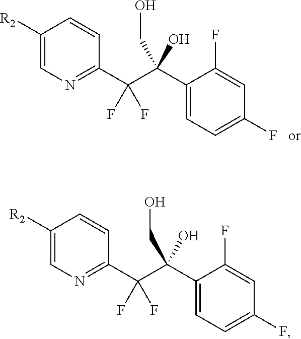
C1([R2])=CN=C(C(C(C2=CC=C(F)C=C2F)(O)CO)(F)F)C=C1.C1([R2])=CN=C(C(C(C2=CC=C(F)C=C2F)(O)CO)(F)F)C=C1
